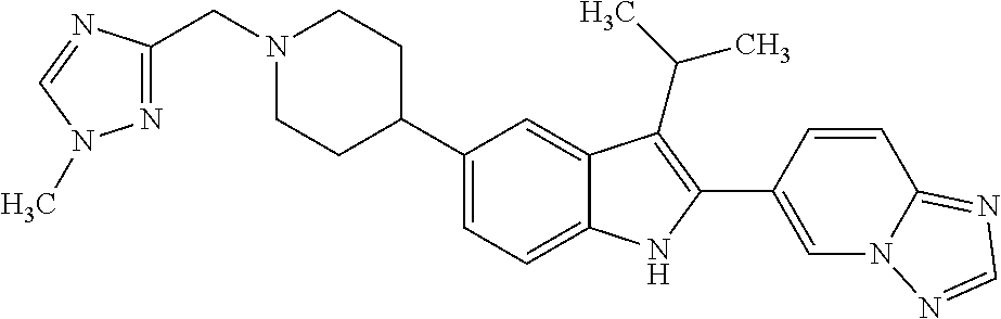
N1(CC2=NN(C)C=N2)CCC(C2=CC=C3C(=C2)C(C(C)C)=C(C2=CN4C(=NC=N4)C=C2)N3)CC1
